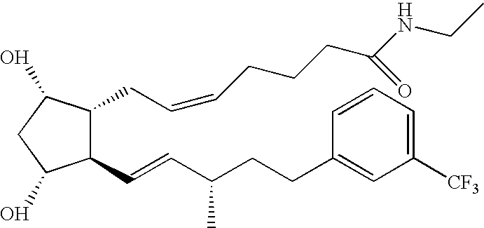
C1(C=CC(CCC2=CC([CF3])=CC=C2)C)C(CC=CCCCC(NCC)=O)C(O)CC1O
